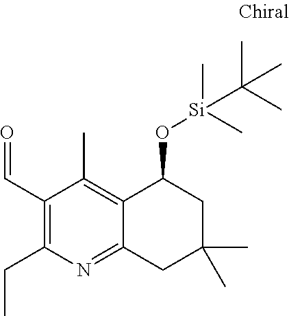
C1(C=O)=C(CC)N=C2C(=C1C)C(O[Si](C)(C)C(C)(C)C)CC(C)(C)C2
